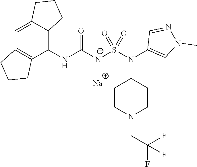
C1(NC([N-]S(N(C2=CN(C)N=C2)C2CCN(CC(F)(F)F)CC2)(=O)=O)=O)=C2C(=CC3=C1CCC3)CCC2.[Na]
